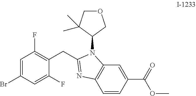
C1=C(Br)C=C(F)C(CC2=NC3=C(N2C2COCC2(C)C)C=C(C(OC)=O)C=C3)=C1F
